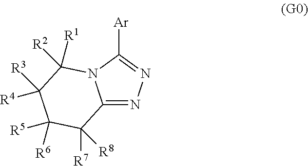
C12=NN=C([Ar])N1C([R2])([R1])C([R4])([R3])C([R6])([R5])C2([R7])[R8]
